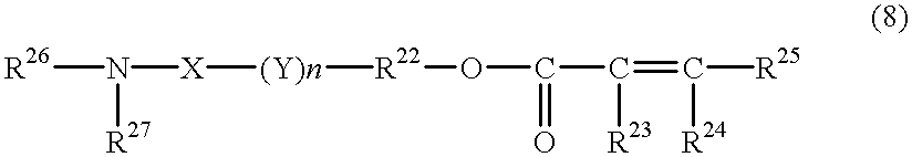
[R26]N([X][(Y)n][R22]OC(=O)C(=C([R25])[R24])[R23])[R27]
